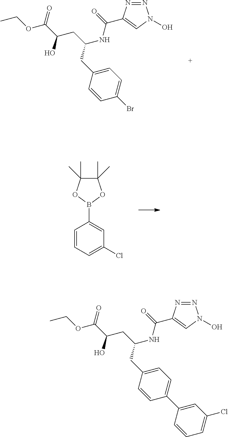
C1=CC=C(Cl)C=C1B1OC(C)(C)C(C)(C)O1.N1=NC(C(NC(CC(O)C(OCC)=O)CC2=CC=C(Br)C=C2)=O)=CN1O.N1=NC(C(NC(CC(O)C(OCC)=O)CC2=CC=C(C3=CC(Cl)=CC=C3)C=C2)=O)=CN1O
